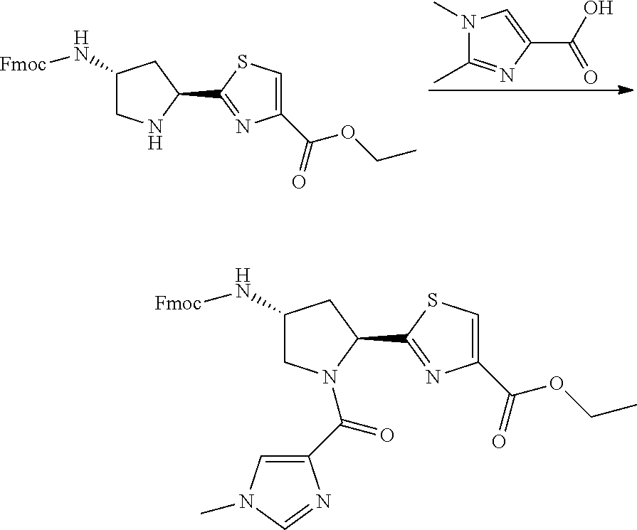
C1(N[Fmoc])CNC(C2=NC(C(=O)OCC)=CS2)C1.N1(C)C(C)=NC(C(O)=O)=C1.C1(N[Fmoc])CN(C(C2=CN(C)C=N2)=O)C(C2=NC(C(=O)OCC)=CS2)C1
